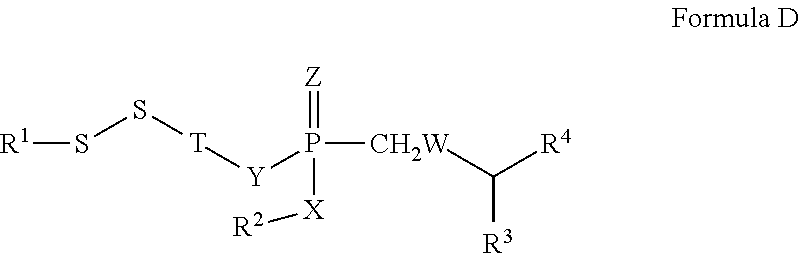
[R1]SS[T][Y]P(=[Z])([CH2W]C([R3])[R4])[X][R2]
